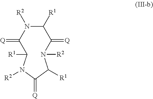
N1([R2])C(=[Q])C([R1])N([R2])C(=[Q])C([R1])N([R2])C(=[Q])C1[R1]
